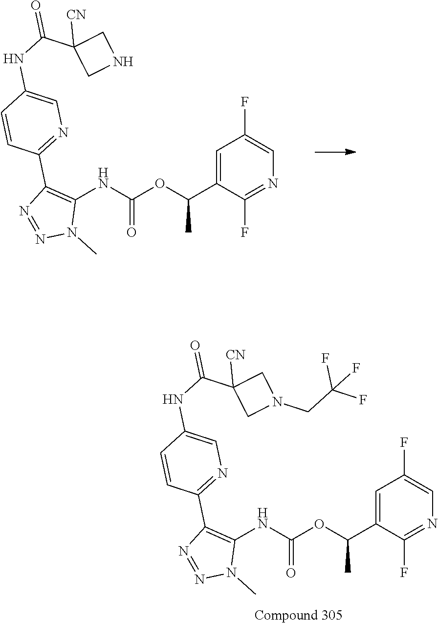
C1=C(C(C)OC(=O)NC2=C(C3=NC=C(NC(=O)C4([CN])CNC4)C=C3)N=NN2C)C(F)=NC=C1F.C1=C(C(C)OC(=O)NC2=C(C3=NC=C(NC(=O)C4([CN])CN(CC(F)(F)F)C4)C=C3)N=NN2C)C(F)=NC=C1F
